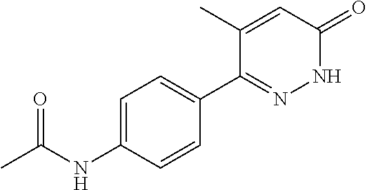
N(C1=CC=C(C2=NNC(=O)C=C2C)C=C1)C(C)=O
